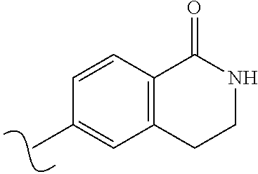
CC1=CC2=C(C=C1)C(=O)NCC2
